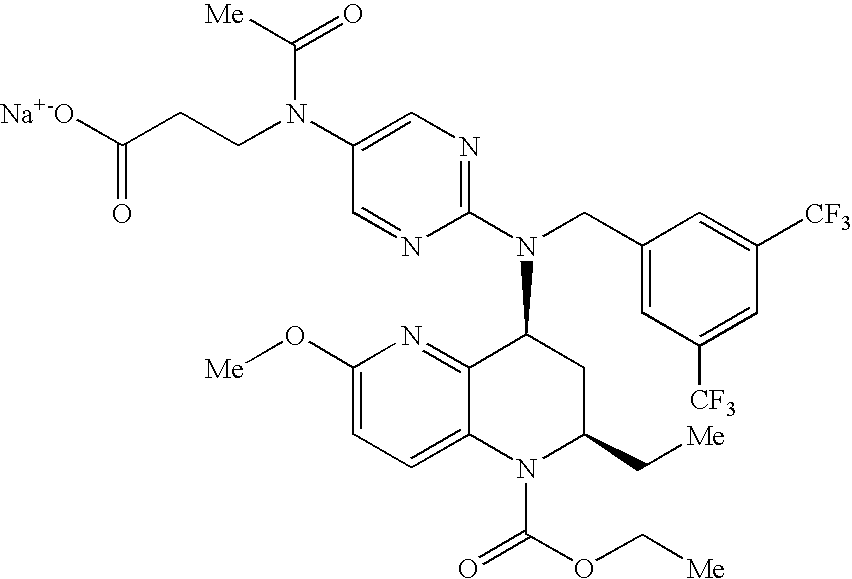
C1(N(CCC([Na+-O])=O)C(=O)[Me])=CN=C(N(CC2=CC([CF3])=CC([CF3])=C2)C2C3=NC(O[Me])=CC=C3N(C(=O)OC[Me])C(C[Me])C2)N=C1
